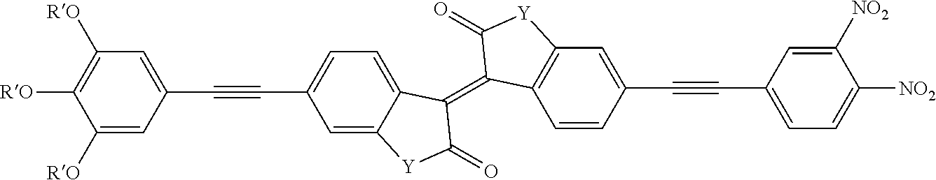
C1([RO])=CC(C#CC2=CC=C3C(=C2)[Y]C(=O)C3=C2C3=C(C=C(C#CC4=CC=C([NO2])C([NO2])=C4)C=C3)[Y]C2=O)=CC([RO])=C1[RO]
